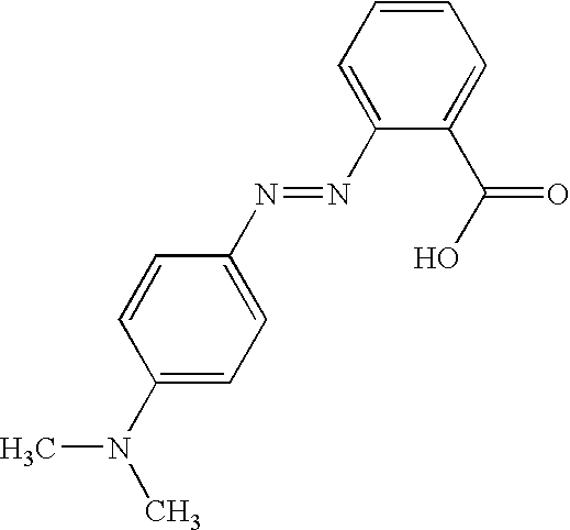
C1=CC=C(N=NC2=CC=C(N(C)C)C=C2)C(C(O)=O)=C1
